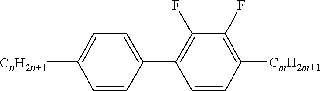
C1=CC([CmH2m+1])=C(F)C(F)=C1C1=CC=C([CnH2n+1])C=C1
